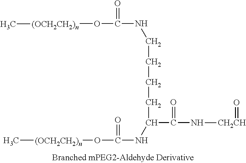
[(OCH2CH2)n](C)OC(NC(C(N[CH2CH]=O)=O)CCCCNC(O[(OCH2CH2)n]C)=O)=O
